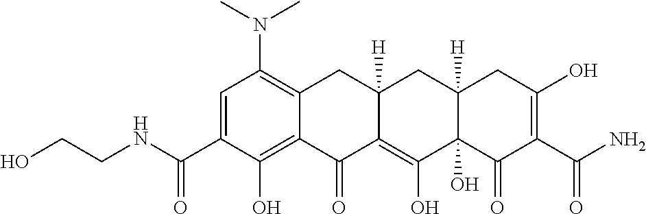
C1=C(C(NCCO)=O)C(O)=C2C(=C1N(C)C)CC1([H])C(=C(O)C3(O)C([H])(C1)CC(O)=C(C(=O)N)C3=O)C2=O
